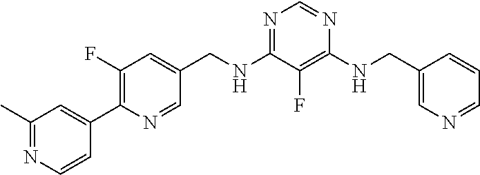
N1=C(NCC2=CC(F)=C(C3=CC(C)=NC=C3)N=C2)C(F)=C(NCC2=CN=CC=C2)N=C1
